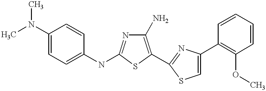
C1(N)=C(C2=NC(C3=C(OC)C=CC=C3)=CS2)SC(NC2=CC=C(N(C)C)C=C2)=N1
